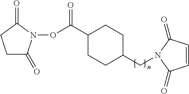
O(C(C1CCC(CN2C(=O)C=CC2=O)CC1)=O)N1C(=O)CCC1=O
